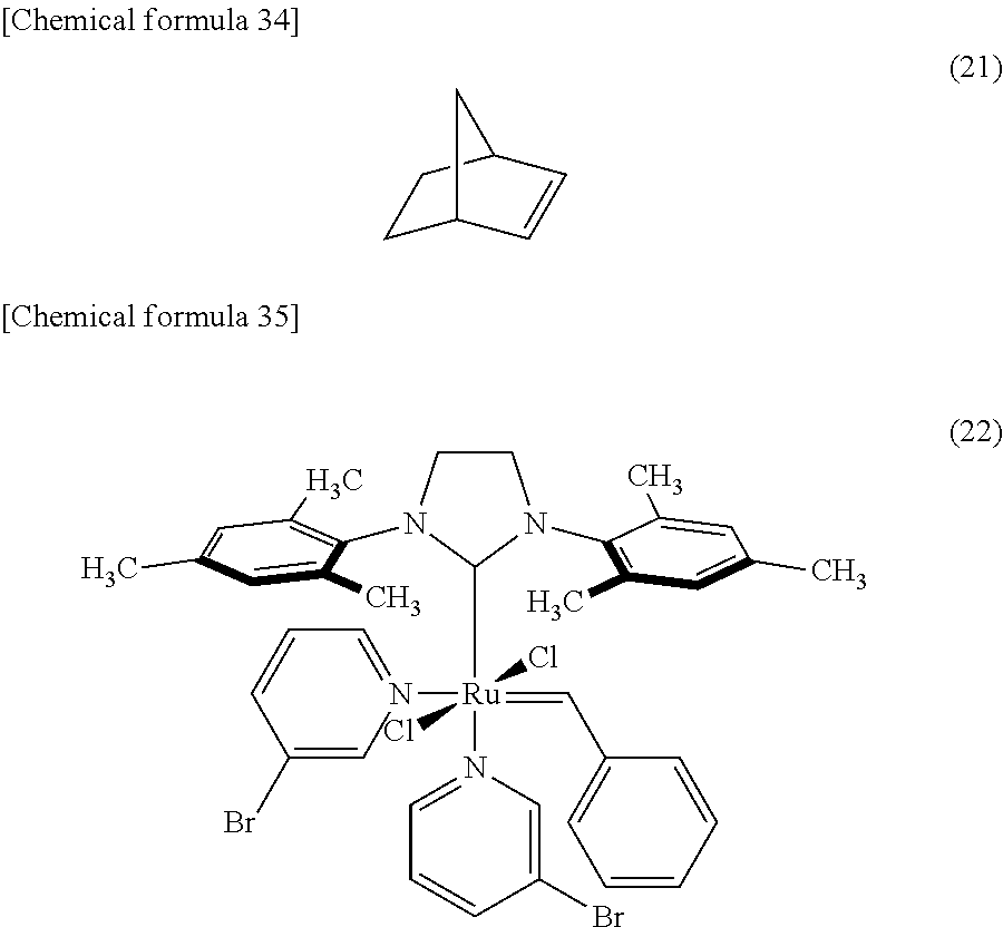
C1C2C=CC(C1)C2.C1CN(C2=C(C)C=C(C)C=C2C)C([Ru](N2=CC=CC(Br)=C2)(=CC2=CC=CC=C2)(N2=CC=CC(Br)=C2)(Cl)Cl)N1C1=C(C)C=C(C)C=C1C
